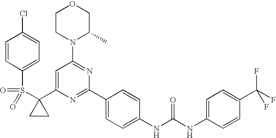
C1(C2=CC(N3C(C)COCC3)=NC(C3=CC=C(NC(=O)NC4=CC=C(C(F)(F)F)C=C4)C=C3)=N2)(S(=O)(=O)C2=CC=C(Cl)C=C2)CC1
